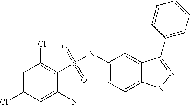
S(=O)(=O)(NC1=CC=C2C(=C1)C(C1=CC=CC=C1)=NN2)C1=C(Cl)C=C(Cl)C=C1N
